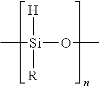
C[Si](OC)([H])[R]
